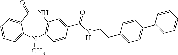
N1C(=O)C2=CC=CC=C2N(C)C2=C1C=C(C(NCCC1=CC=C(C3=CC=CC=C3)C=C1)=O)C=C2
